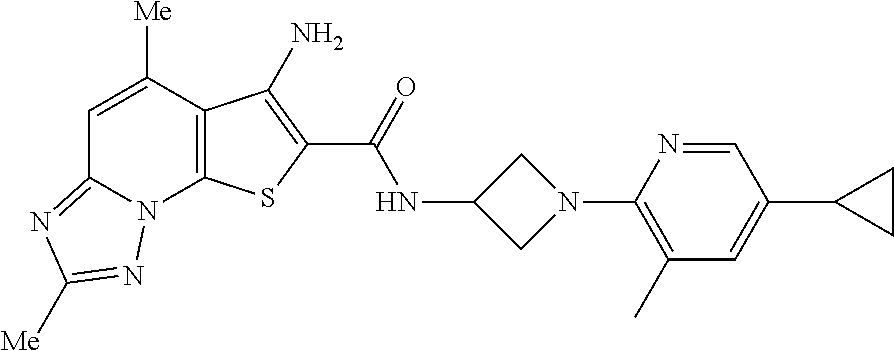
N(C(=O)C1=C(N)C2=C(N3C(=NC([Me])=N3)C=C2[Me])S1)C1CN(C2=C(C)C=C(C3CC3)C=N2)C1
